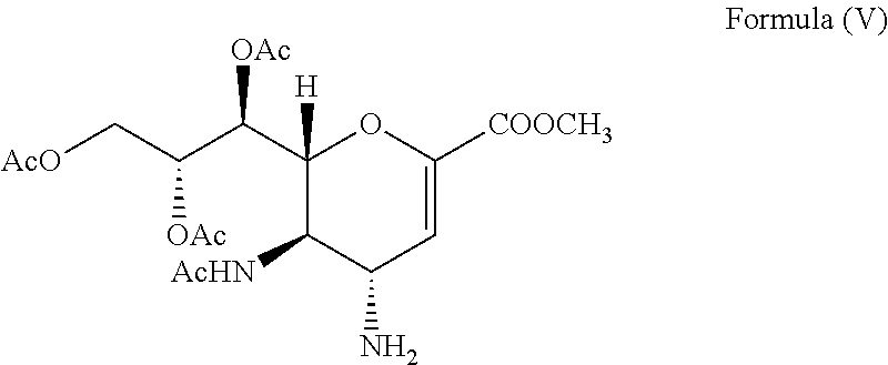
C([OAc])(C(C1([H])C([AcHN])C(N)C=C([COOCH3])O1)[OAc])C[AcO]
